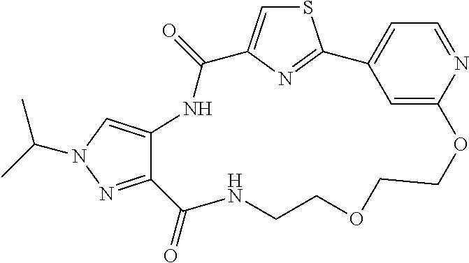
S1C=C2N=C1C1=CC=NC(=C1)OCCOCCNC(=O)C1=NN(C(C)C)C=C1NC2=O
